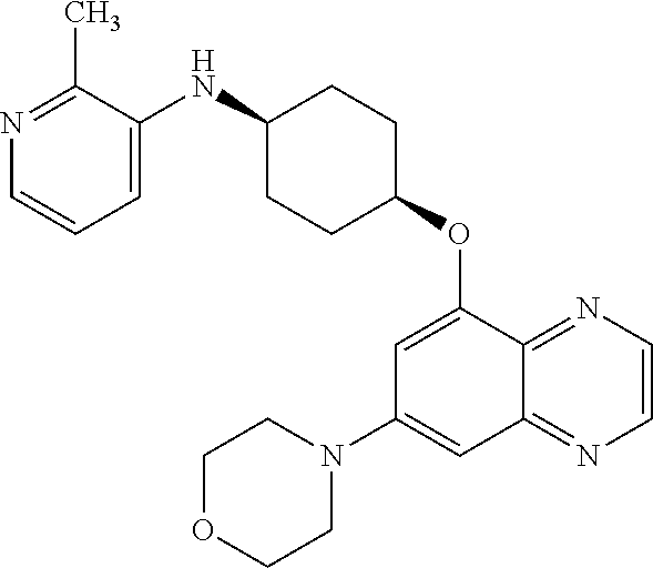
N1=C(C)C(NC2CCC(OC3=CC(N4CCOCC4)=CC4=NC=CN=C34)CC2)=CC=C1
